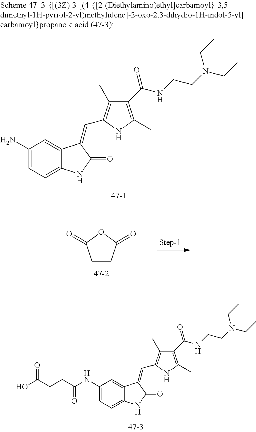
C1(N)=CC=C2C(=C1)C(=CC1=C(C)C(C(NCCN(CC)CC)=O)=C(C)N1)C(=O)N2.C1CC(=O)OC1=O.C1(NC(CCC(O)=O)=O)=CC=C2C(=C1)C(=CC1=C(C)C(C(NCCN(CC)CC)=O)=C(C)N1)C(=O)N2
